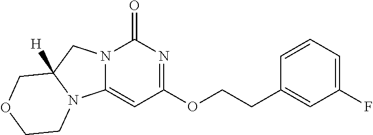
C(COC1=NC(=O)N2C(=C1)N1C([H])(C2)COCC1)C1=CC(F)=CC=C1
